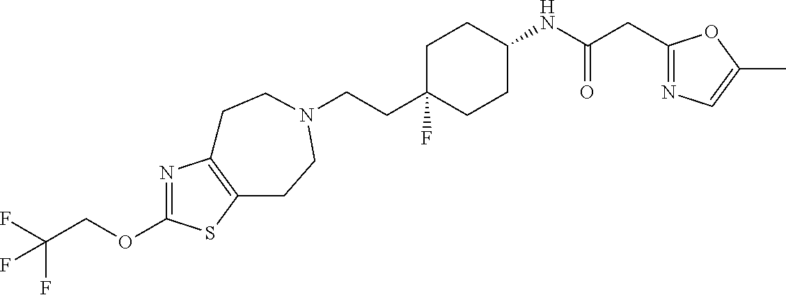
C(CC1(F)CCC(NC(CC2=NC=C(C)O2)=O)CC1)N1CCC2=C(N=C(OCC(F)(F)F)S2)CC1
